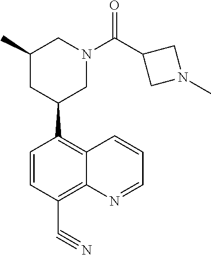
C1(C2CN(C(C3CN(C)C3)=O)CC(C)C2)=C2C(=C(C#N)C=C1)N=CC=C2
